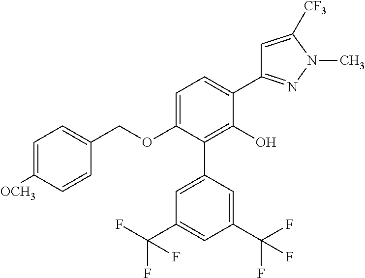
C1(OCC2=CC=C([OCH3])C=C2)=CC=C(C2=NN(C)C([CF3])=C2)C(O)=C1C1=CC(C(F)(F)F)=CC(C(F)(F)F)=C1
